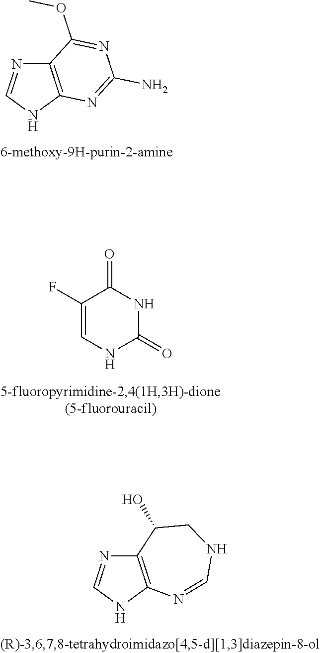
C12=C(NC=N1)N=C(N)N=C2OC.C1(F)=CNC(=O)NC1=O.C12=C(NC=N1)N=CNCC2O
